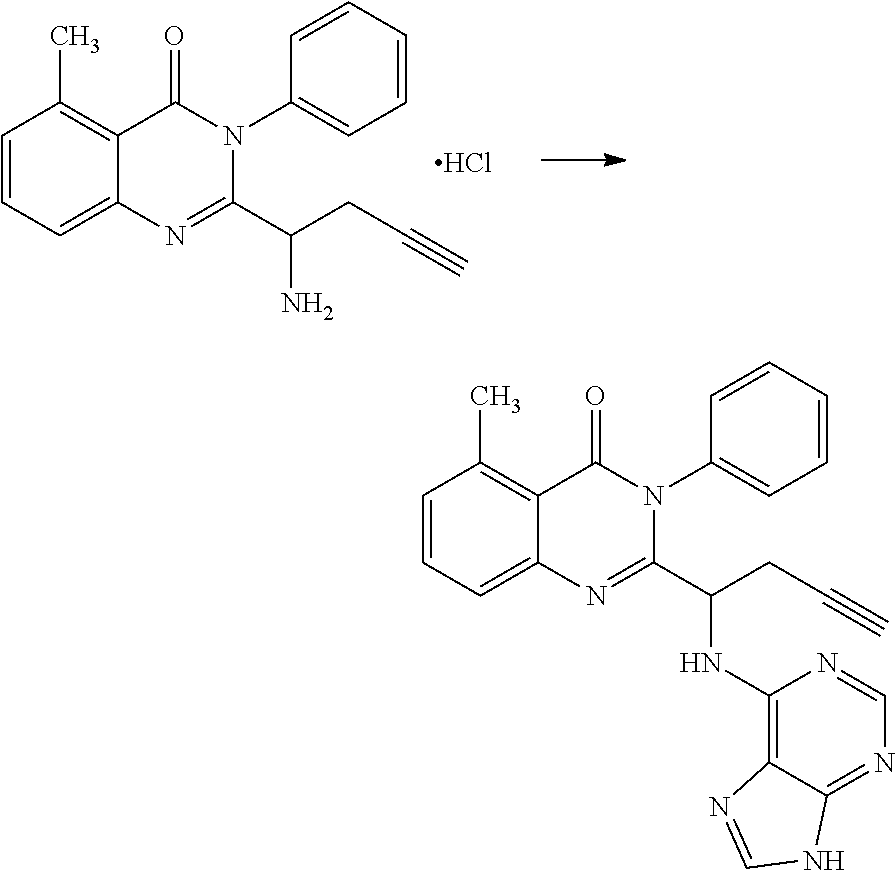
C1=CC=C2C(=C1C)C(=O)N(C1=CC=CC=C1)C(C(NC1=C3C(=NC=N1)NC=N3)CC#C)=N2.C1=CC=C2C(=C1C)C(=O)N(C1=CC=CC=C1)C(C(N)CC#C)=N2.Cl
